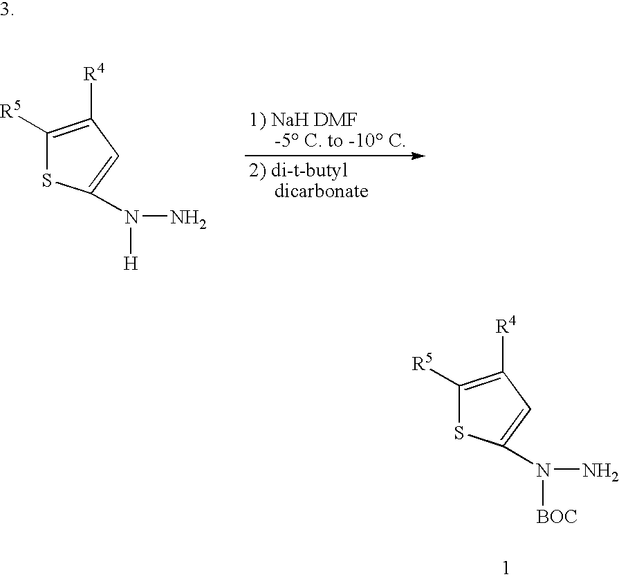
C1([R5])=C([R4])C=C(N(N)[BOC])S1.C1([R5])=C([R4])C=C(N(N)[H])S1
